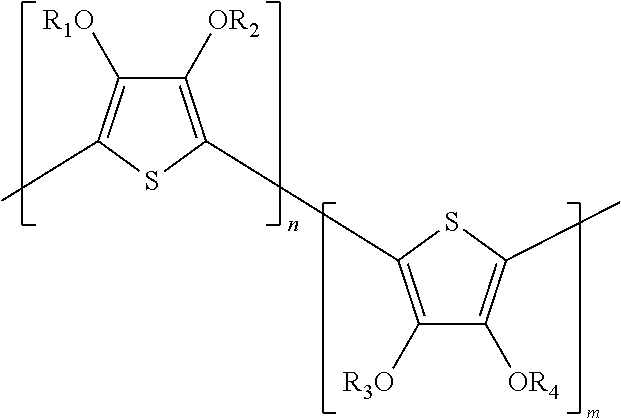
C1([OR2])=C(C2=C([R3O])C([OR4])=C(C)S2)SC(C)=C1[R1O]
